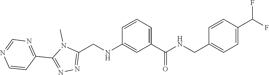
CN1C(CNC2=CC(C(=O)NCC3=CC=C(C(F)F)C=C3)=CC=C2)=NN=C1C1=NC=NC=C1
